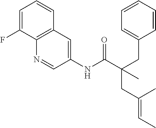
C1=C(F)C2=C(C=C1)C=C(NC(C(CC1=CC=CC=C1)(C)CC(C)=CC)=O)C=N2
